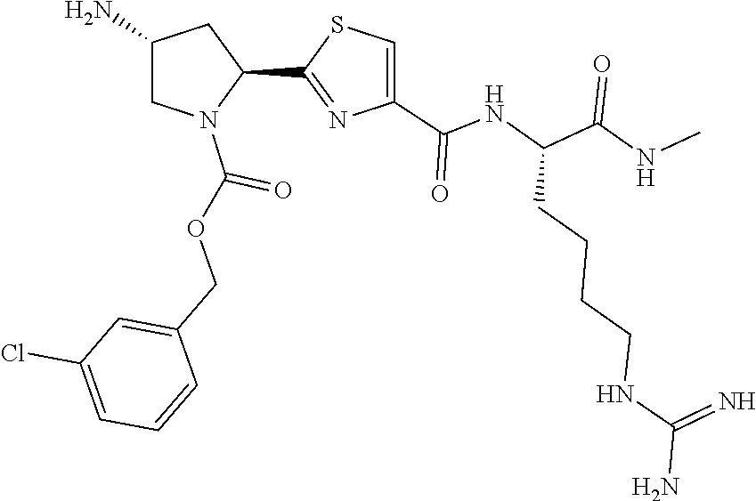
C1(C2=NC(C(NC(C(=O)NC)CCCCNC(=N)N)=O)=CS2)CC(N)CN1C(OCC1=CC(Cl)=CC=C1)=O
